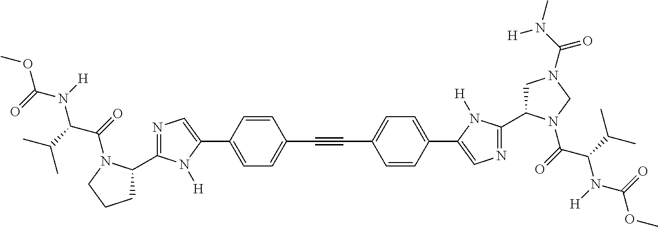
C(#CC1=CC=C(C2=CN=C(C3CN(C(N(C)[H])=O)CN3C(C(N(C(OC)=O)[H])C(C)C)=O)N2[H])C=C1)C1=CC=C(C2=CN=C(C3CCCN3C(C(N(C(OC)=O)[H])C(C)C)=O)N2[H])C=C1
